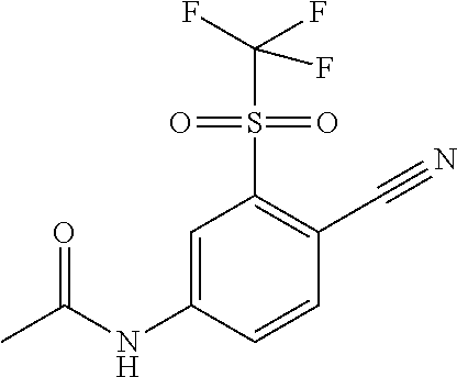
C1=C(NC(C)=O)C=CC(C#N)=C1S(C(F)(F)F)(=O)=O
